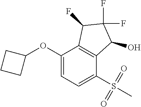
O(C1=CC=C(S(C)(=O)=O)C2=C1C(F)C(F)(F)C2O)C1CCC1
